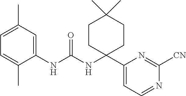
C1(C2=CC=NC([CN])=N2)(NC(NC2=CC(C)=CC=C2C)=O)CCC(C)(C)CC1
